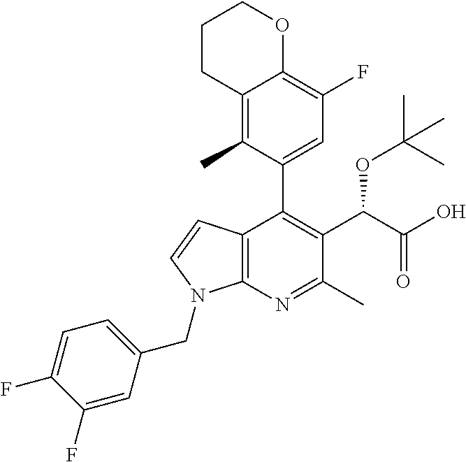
C12=C(C)C(C3=C(C(C(O)=O)OC(C)(C)C)C(C)=NC4=C3C=CN4CC3=CC=C(F)C(F)=C3)=CC(F)=C1OCCC2
